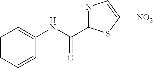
C1=CC=CC(NC(C2=NC=C([NO2])S2)=O)=C1
